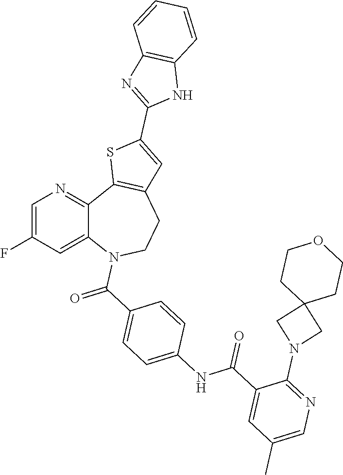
C1=C(F)C=C2C(=N1)C1=C(CCN2C(C2=CC=C(NC(C3=CC(C)=CN=C3N3CC4(C3)CCOCC4)=O)C=C2)=O)C=C(C2=NC3=C(N2)C=CC=C3)S1
